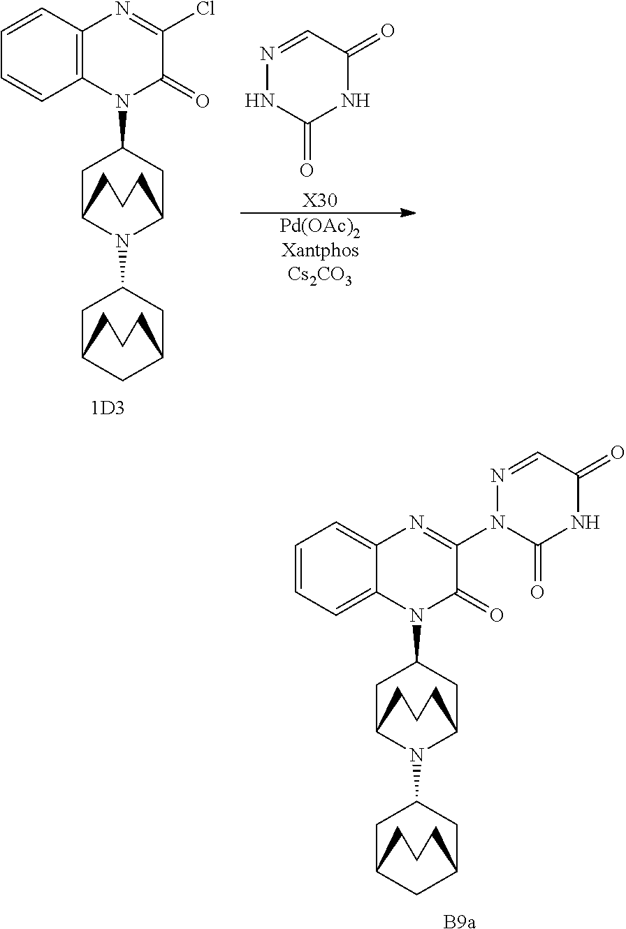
C1=C2C(=CC=C1)N=C(N1C(=O)NC(=O)C=N1)C(=O)N2C1CC2N(C3CC4CC(C3)CCC4)C(C1)CCC2.[B9a].C1=CC=CC2=C1N(C1CC3N(C4CC5CC(C4)CCC5)C(C1)CCC3)C(=O)C(Cl)=N2.[1D3].N1=CC(=O)NC(=O)N1.[X30].[Pd(OAc)2XantphosCs2CO3]
